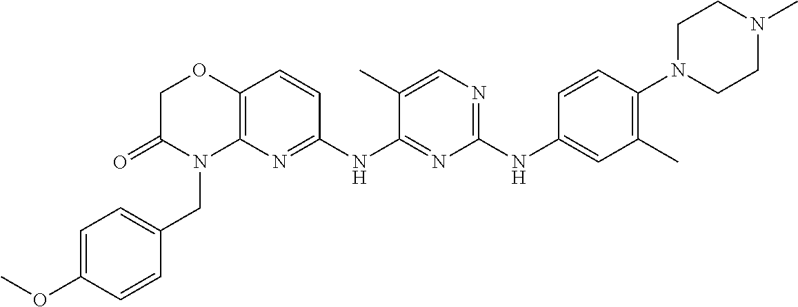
C1(NC2=CC(C)=C(N3CCN(C)CC3)C=C2)=NC=C(C)C(NC2=NC3=C(C=C2)OCC(=O)N3CC2=CC=C(OC)C=C2)=N1
